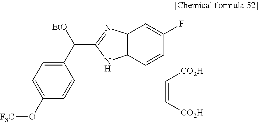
C12=C(C=CC(F)=C1)NC(C([EtO])C1=CC=C(O[F3C])C=C1)=N2.C(=C[CO2H])[CO2H]
